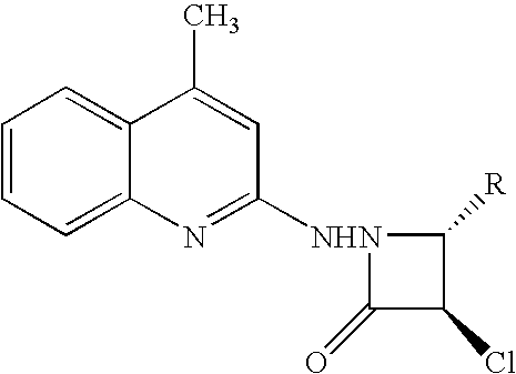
C1=CC=C2C(=C1)C(C)=CC([NHN]1C(=O)C(Cl)C1[R])=N2
